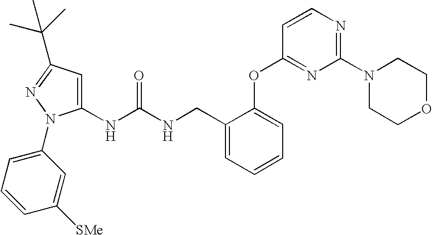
C1(NC(NCC2=CC=CC=C2OC2=NC(N3CCOCC3)=NC=C2)=O)=CC(C(C)(C)C)=NN1C1=CC=CC([SMe])=C1
